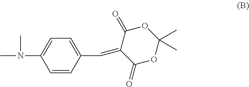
CN(C1=CC=C(C=C2C(=O)OC(C)(C)OC2=O)C=C1)C
